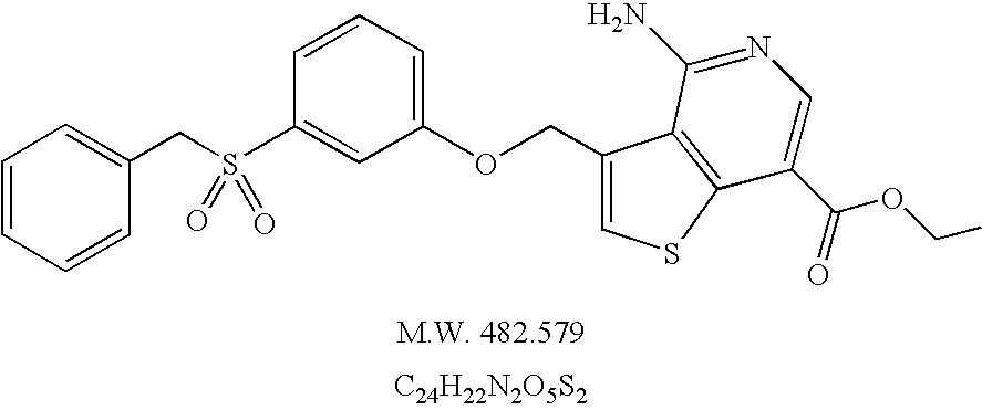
[C24H22N2O5S2].C1=CC=CC(CS(C2=CC(OCC3=CSC4=C3C(N)=NC=C4C(=O)OCC)=CC=C2)(=O)=O)=C1
